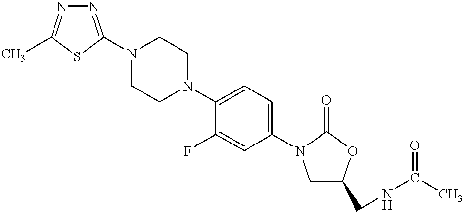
N1=C(N2CCN(C3=CC=C(N4CC(CNC(=O)C)OC4=O)C=C3F)CC2)SC(C)=N1
